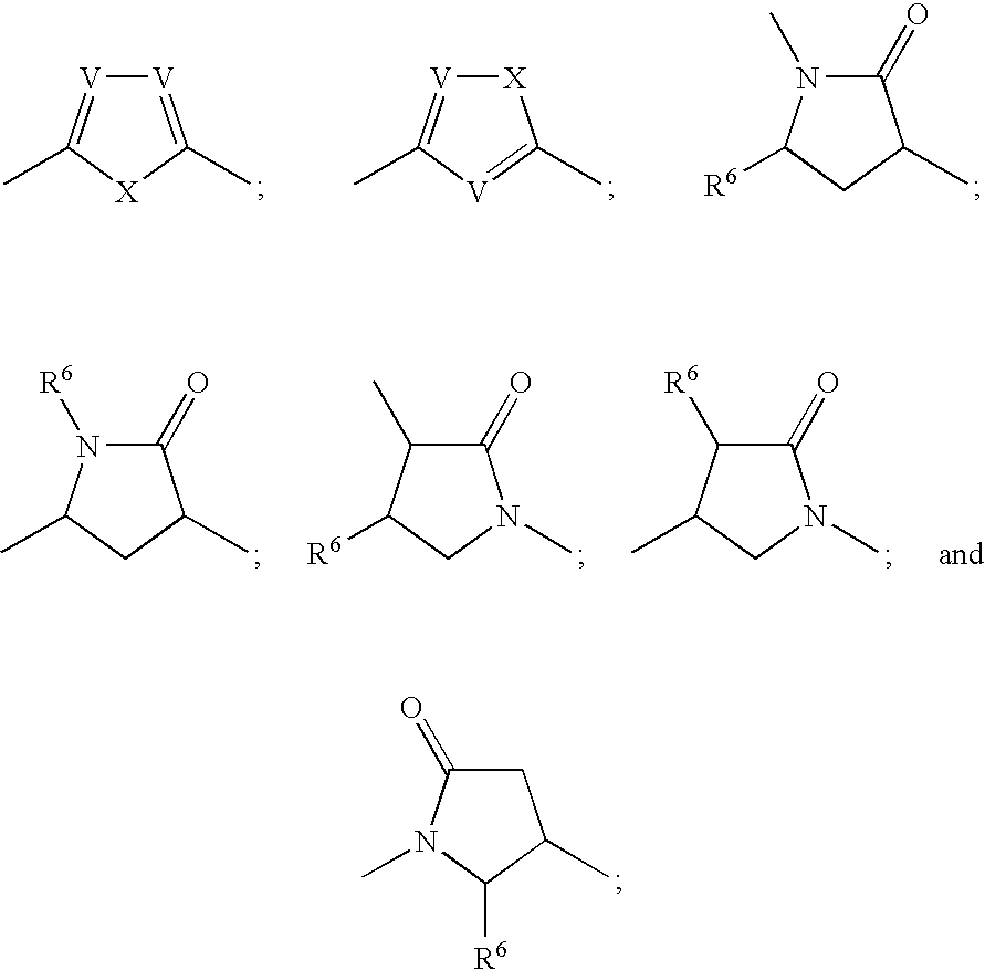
C1C(=O)N(C)C([R6])C1C.[X]1[V]=C(C)[V]=C1C.C1(=O)N(C)C([R6])CC1C.[V]1=C(C)[X]C(C)=[V]1.C1(=O)N([R6])C(C)CC1C.C1(=O)C([R6])C(C)CN1C.C1(=O)C(C)C([R6])CN1C
